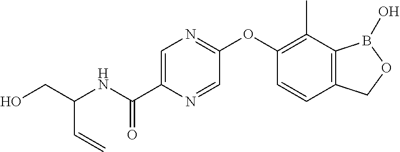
OCC(NC(C1=CN=C(OC2=C(C)C3=C(C=C2)COB3O)C=N1)=O)C=C
